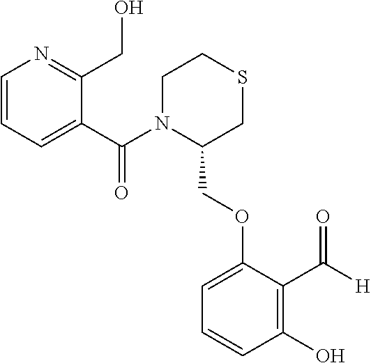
C1(COC2=CC=CC(O)=C2C(=O)[H])CSCCN1C(C1=CC=CN=C1CO)=O
